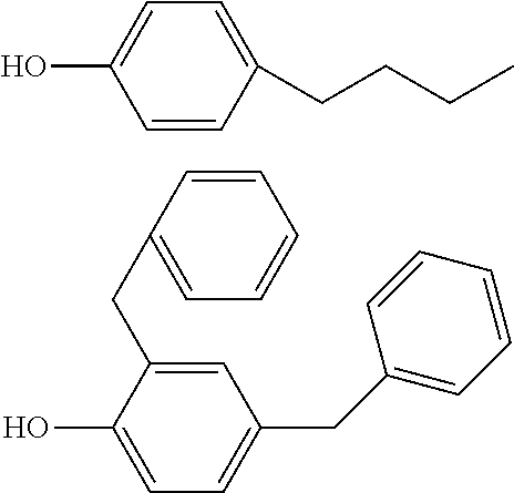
C1=C(CC2=CC=CC=C2)C(O)=CC=C1CC1=CC=CC=C1.C1=CC(CCCC)=CC=C1O
